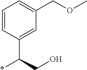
C1=CC(C(CO)*)=CC(COC)=C1
